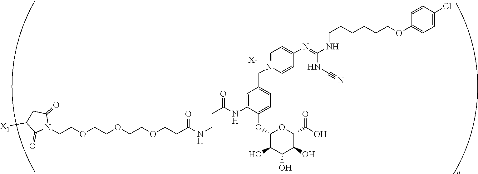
C(COCCOCCOCCC(NCCC(NC1=CC(C[N+]2=CC=C(N=C(NCCCCCCOC3=CC=C(Cl)C=C3)NC#N)C=C2)=CC=C1OC1C(O)C(O)C(O)C(C(=O)O)O1)=O)=O)N1C(=O)CC([X1])C1=O.[X-]
